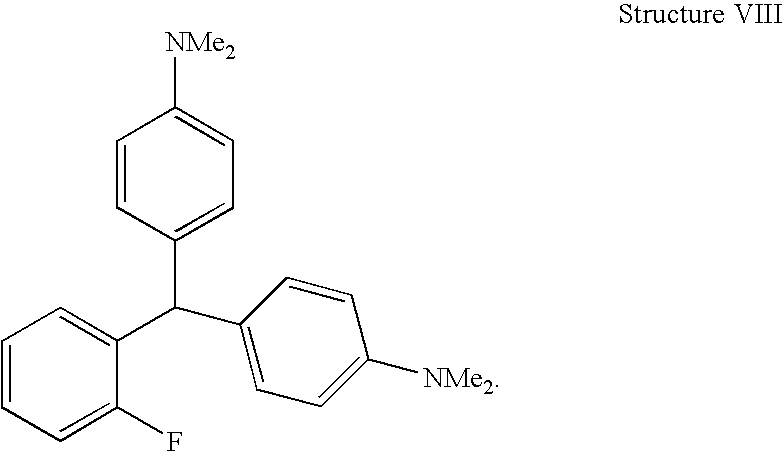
C1=CC(C(C2=CC=C([NMe2])C=C2)C2=CC=CC=C2F)=CC=C1[NMe2]
